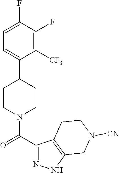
C1=C(F)C(F)=C([CF3])C(C2CCN(C(C3=NNC4=C3CCN([CN])C4)=O)CC2)=C1
